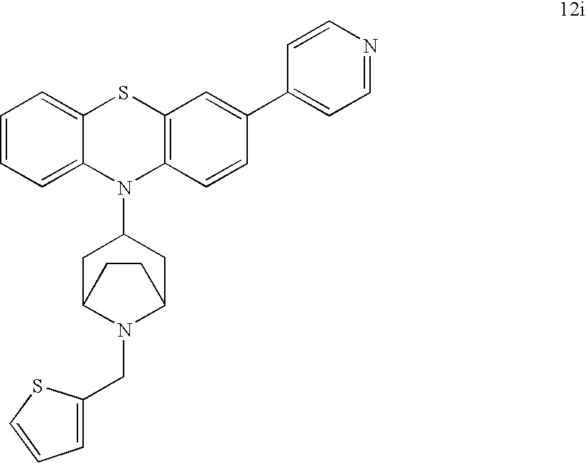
C1=CC=C2C(=C1)SC1=C(N2C2CC3N(CC4=CC=CS4)C(C2)CC3)C=CC(C2=CC=NC=C2)=C1
